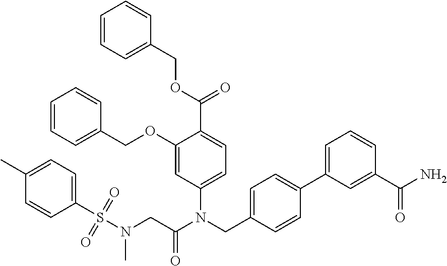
C1(OCC2=CC=CC=C2)=CC(N(CC2=CC=C(C3=CC=CC(C(=O)N)=C3)C=C2)C(CN(S(C2=CC=C(C)C=C2)(=O)=O)C)=O)=CC=C1C(=O)OCC1=CC=CC=C1
